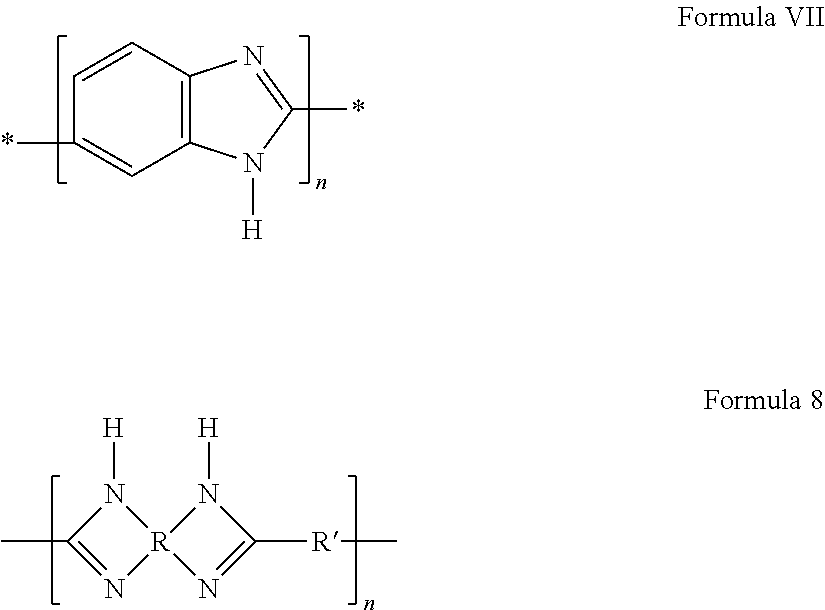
C12=C(C=CC(*)=C1)N=C(*)N2[H].N1([H])[R]2(N=C1[R]C)N([H])C(C)=N2
